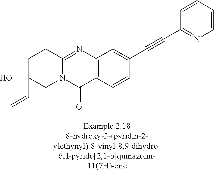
N12C(=NC3=C(C1=O)C=CC(C#CC1=NC=CC=C1)=C3)CCC(O)(C=C)C2
